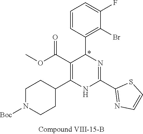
C1(F)=CC=CC(C2N=C(C3=NC=CS3)NC(C3CCN([Boc])CC3)=C2C(OC)=O)=C1Br
